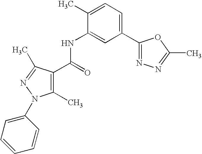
C1(C)=C(C(NC2=CC(C3=NN=C(C)O3)=CC=C2C)=O)C(C)=NN1C1=CC=CC=C1
